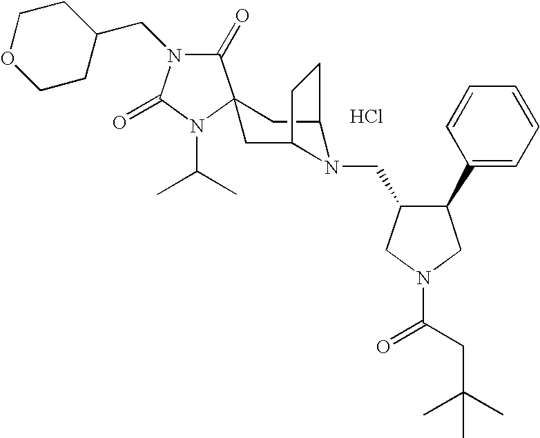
Cl.C1(=O)N(CC2CCOCC2)C(=O)N(C(C)C)C12CC1N(CC3C(C4=CC=CC=C4)CN(C(=O)CC(C)(C)C)C3)C(C2)CC1
